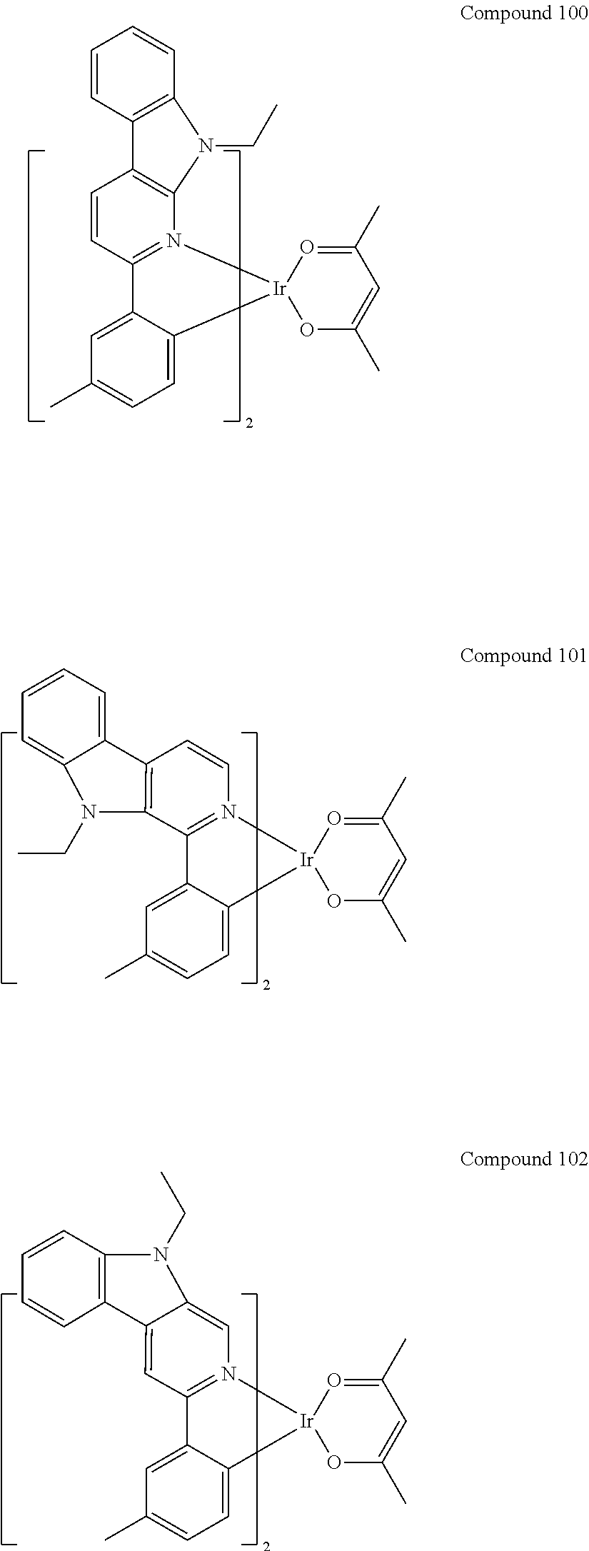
C12=N(C=CC3=C1N(CC)C1=CC=CC=C31)[Ir]1(C3=CC=C(C)C=C23)OC(C)=CC(C)=O1.C1=CC2=C(N3=C1C1=CC(C)=CC=C1[Ir]31OC(C)=CC(C)=O1)N(CC)C1=C2C=CC=C1.N1(CC)C2=CN3=C(C4=CC(C)=CC=C4[Ir]34OC(C)=CC(C)=O4)C=C2C2=C1C=CC=C2
